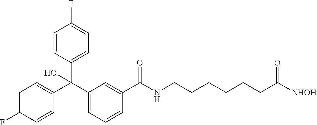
C1(F)=CC=C(C(C2=CC=CC(C(NCCCCCCC([NHOH])=O)=O)=C2)(C2=CC=C(F)C=C2)O)C=C1
